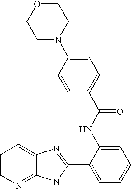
C12=NC=CC=C1N=C(C1=CC=CC=C1NC(=O)C1=CC=C(N3CCOCC3)C=C1)N2
